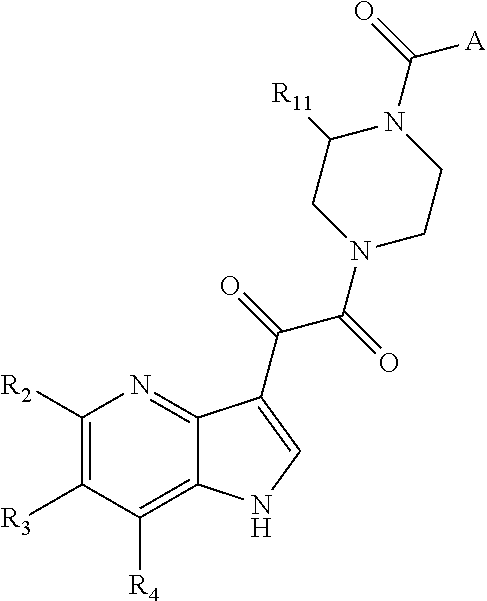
C1([R2])=C([R3])C([R4])=C2C(=N1)C(C(=O)C(=O)N1CCN(C(=O)[A])C([R11])C1)=CN2
